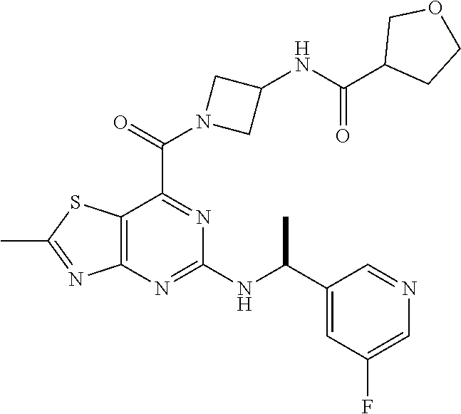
C12=C(N=C(NC(C3=CC(F)=CN=C3)C)N=C1C(=O)N1CC(NC(C3CCOC3)=O)C1)N=C(C)S2
